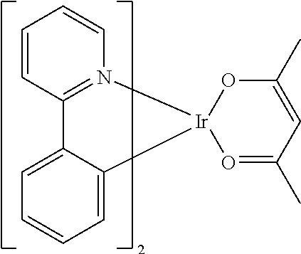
C1=CC=CC2=N1[Ir]1(O=C(C)C=C(C)O1)C1=CC=CC=C21
